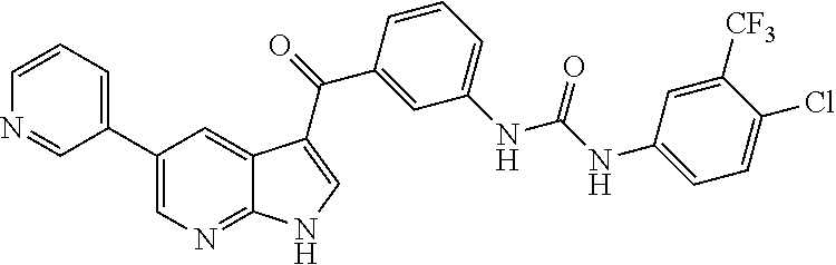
C1(C2=CC=CN=C2)=CN=C2C(=C1)C(C(C1=CC(NC(=O)NC3=CC=C(Cl)C([CF3])=C3)=CC=C1)=O)=CN2
